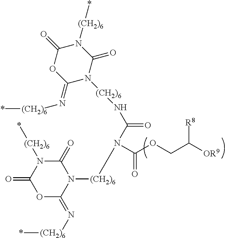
C1(=O)OC(=N[(CH2)6]*)N([(CH2)6]NC(=O)N(C(=O)OCC([OR9])[R8])[(CH2)6]N2C(=N[(CH2)6]*)OC(=O)N([(CH2)6]*)C2=O)C(=O)N1[(CH2)6]*
